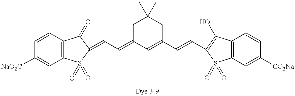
C1=CC2=C(C=C1[NaO2C])S(=O)(=O)C(=CC=C1C=C(C=CC3=C(O)C4=C(C=C([CO2Na])C=C4)S3(=O)=O)CC(C)(C)C1)C2=O
